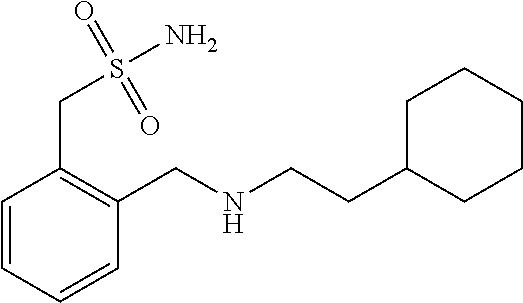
C1C(CCNCC2=C(CS(N)(=O)=O)C=CC=C2)CCCC1
